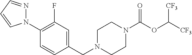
C1(CN2CCN(C(=O)OC([CF3])[CF3])CC2)=CC(F)=C(N2N=CC=C2)C=C1
